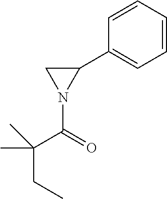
C1(C2CN2C(=O)C(C)(CC)C)=CC=CC=C1
